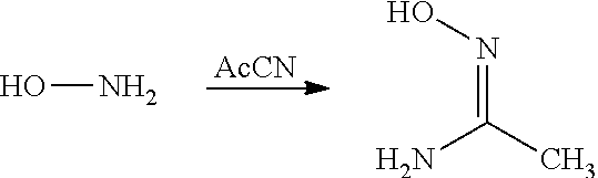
[AcCN].ON.NC(C)=NO
